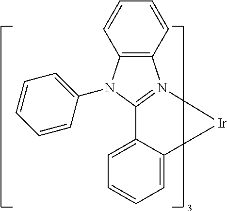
C12=C(N(C3=CC=CC=C3)C3=N1[Ir]C1=CC=CC=C31)C=CC=C2
